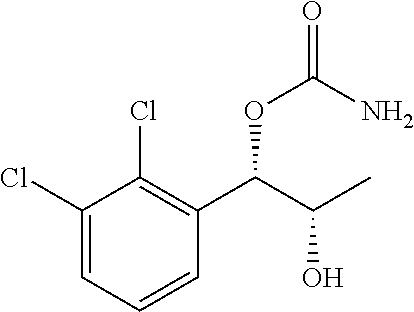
C1(Cl)=CC=CC(C(C(O)C)OC(N)=O)=C1Cl
